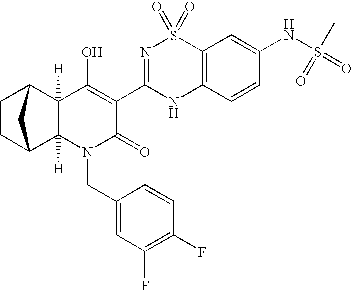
C1CC2C3([H])C([H])(C1C2)C(O)=C(C1=NS(=O)(=O)C2=C(N1)C=CC(NS(C)(=O)=O)=C2)C(=O)N3CC1=CC(F)=C(F)C=C1
